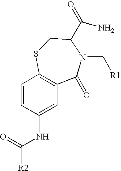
C1=CC(NC(=O)[R2])=CC2=C1SCC(C(=O)N)N(C[R1])C2=O
